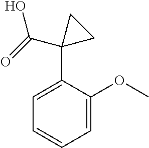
C1=C(C2(C(O)=O)CC2)C(OC)=CC=C1
